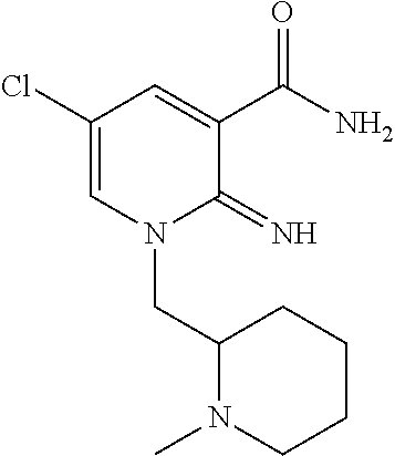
C1(Cl)=CN(CC2CCCCN2C)C(=N)C(C(N)=O)=C1
